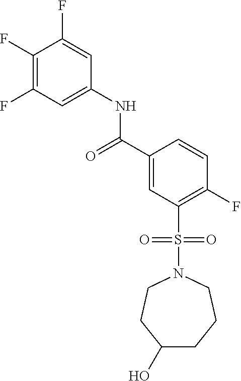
C1(F)=C(F)C=C(NC(C2=CC(S(=O)(=O)N3CCC(O)CCC3)=C(F)C=C2)=O)C=C1F
